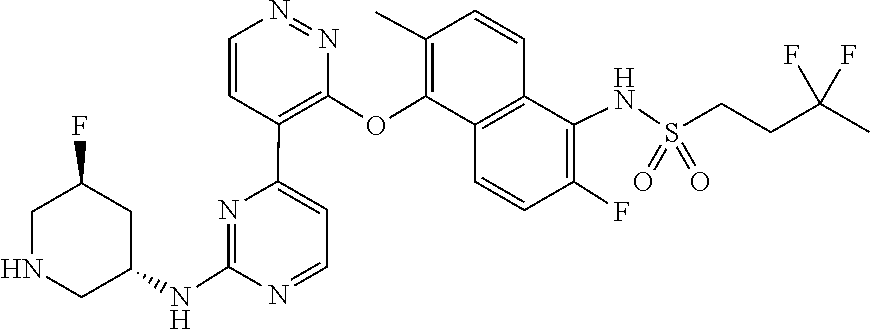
N1=C(NC2CNCC(F)C2)N=CC=C1C1=C(OC2=C(C)C=CC3=C2C=CC(F)=C3NS(CCC(C)(F)F)(=O)=O)N=NC=C1
